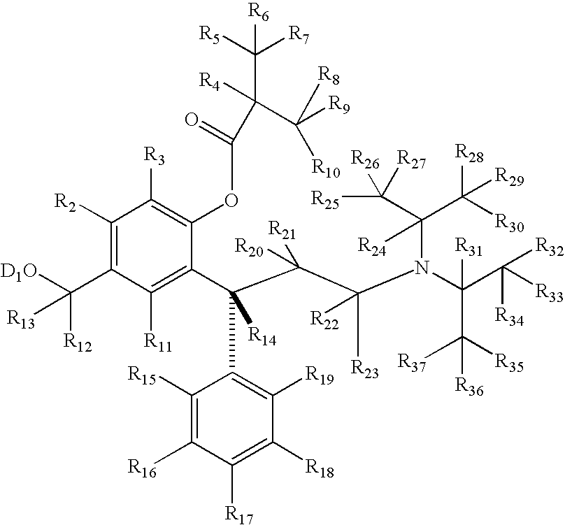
C1([R2])=C(C([D1O])([R12])[R13])C([R11])=C(C(C(C(N(C(C([R33])([R34])[R32])([R31])C([R35])([R37])[R36])C(C([R25])([R26])[R27])(C([R28])([R29])[R30])[R24])([R23])[R22])([R20])[R21])(C2=C([R19])C([R18])=C([R17])C([R16])=C2[R15])[R14])C(OC(=O)C([R4])(C([R9])([R8])[R10])C([R5])([R7])[R6])=C1[R3]
